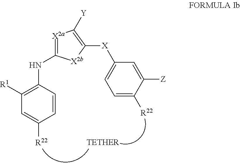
C1([R1])=C(NC2=[X2a]C([Y])=C([X]C3=CC=C([R22])C([Z])=C3)[X2b]2)C=CC([R22])=C1
